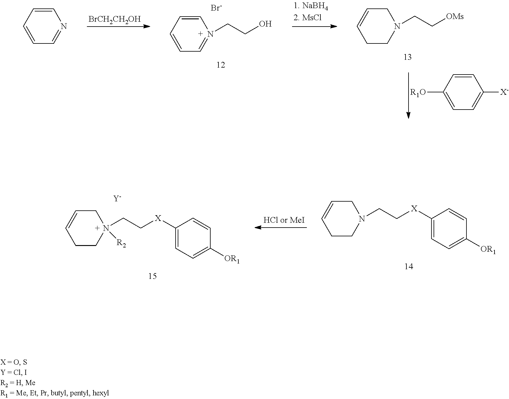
[BrCH2CH2OH].C1=CC=N(CCO)C=C1.[Br-].C1=CCN(CC[OMs])CC1.C1([R1O])=CC=C([X-])C=C1.C1=CC=NC=C1.C1=CCN(CC[X]C2=CC=C([OR1])C=C2)([R2])CC1.[Y].C1=CCN(CC[X]C2=CC=C([OR1])C=C2)CC1
